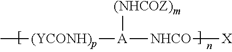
C[(YCONH)p][A]([NHCO][X])[(NHCOZ)m]
